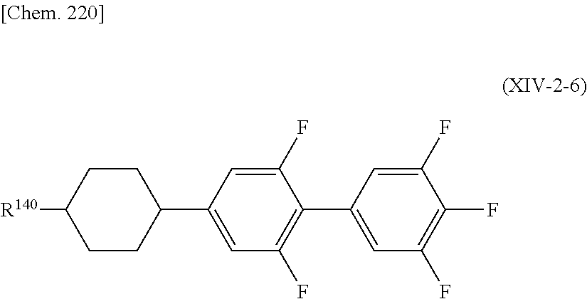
C1CC([R140])CCC1C1=CC(F)=C(C2=CC(F)=C(F)C(F)=C2)C(F)=C1
